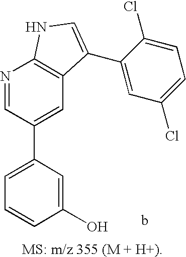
C1=C(C2=CC3=C(N=C2)NC=C3C2=CC(Cl)=CC=C2Cl)C=C(O)C=C1
